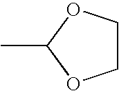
CC1OCCO1
